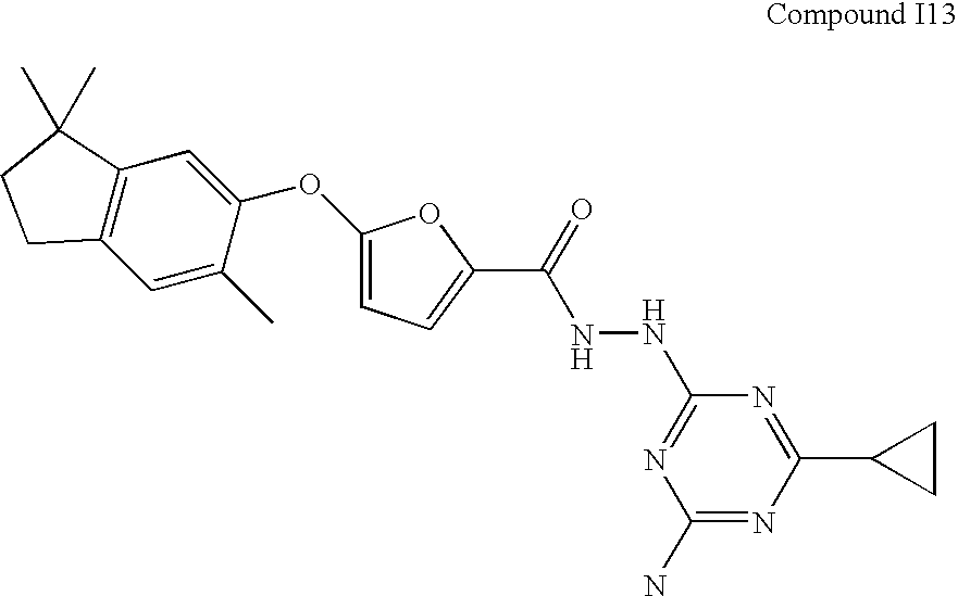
C1=C(OC2=CC3=C(C=C2C)CCC3(C)C)OC(C(=O)NNC2=NC(N)=NC(C3CC3)=N2)=C1
